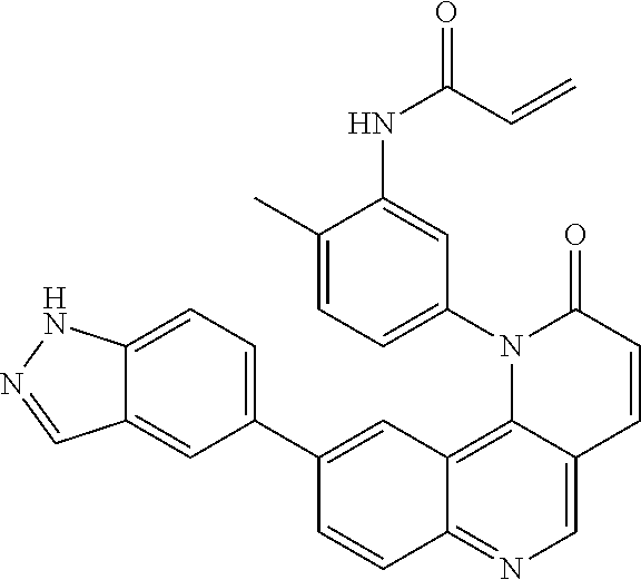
C12=C3C(=CN=C1C=CC(C1=CC=C4C(=C1)C=NN4)=C2)C=CC(=O)N3C1=CC=C(C)C(NC(C=C)=O)=C1
